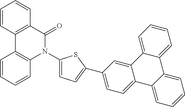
C1(N2C(=O)C3=C(C4=C2C=CC=C4)C=CC=C3)=CC=C(C2=CC=C3C(=C2)C2=CC=CC=C2C2=CC=CC=C32)S1
